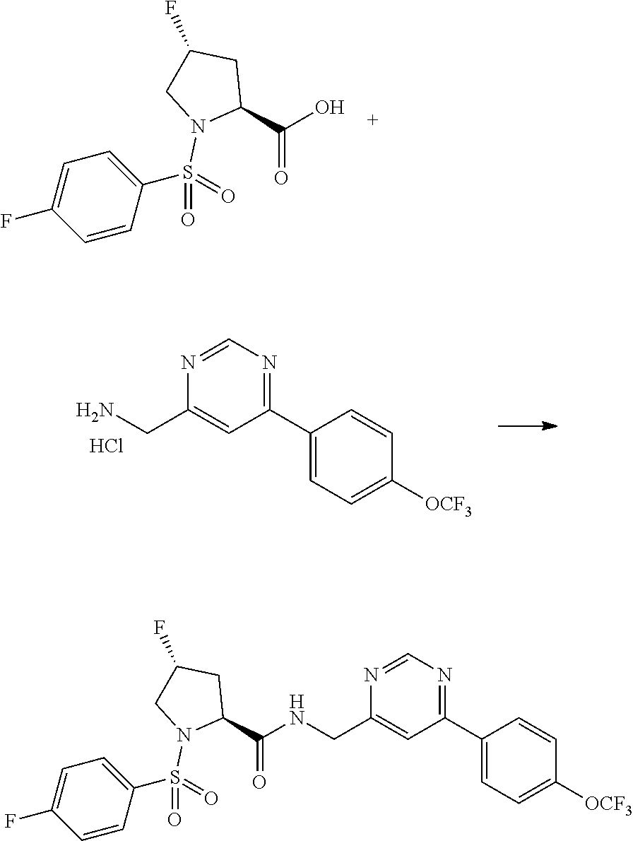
OC(C1CC(F)CN1S(=O)(=O)C1=CC=C(F)C=C1)=O.C1(C2=CC=C([OCF3])C=C2)=NC=NC(CN)=C1.Cl.N(C(C1CC(F)CN1S(=O)(=O)C1=CC=C(F)C=C1)=O)CC1=CC(C2=CC=C([OCF3])C=C2)=NC=N1
